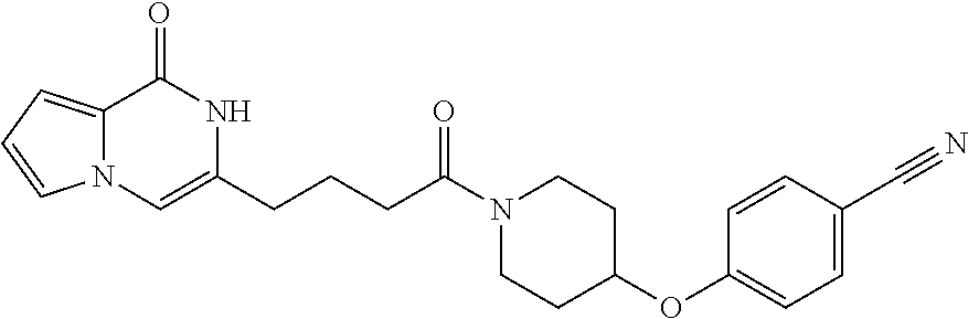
N12C(=CC=C1)C(=O)NC(CCCC(N1CCC(OC3=CC=C(C#N)C=C3)CC1)=O)=C2
